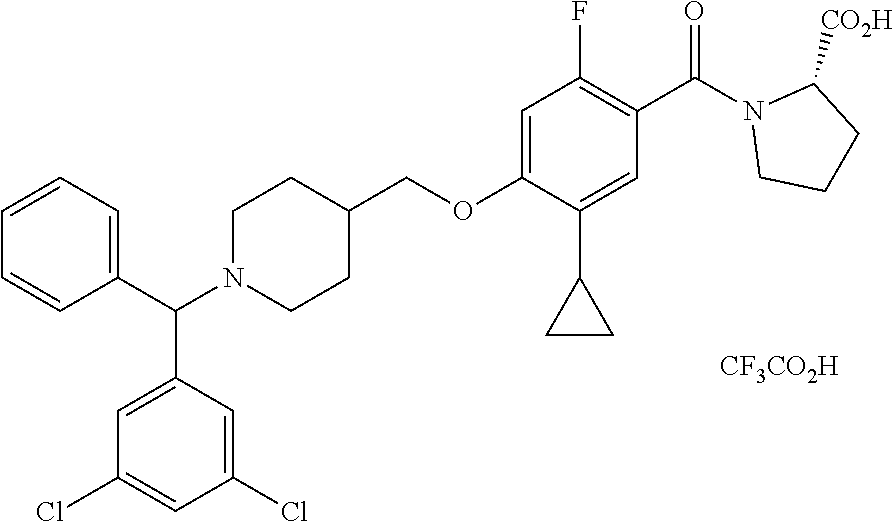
[CF3CO2H].C1=C(OCC2CCN(C(C3=CC=CC=C3)C3=CC(Cl)=CC(Cl)=C3)CC2)C(C2CC2)=CC(C(N2CCCC2[CO2H])=O)=C1F
